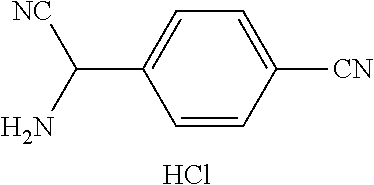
C1=CC([CN])=CC=C1C(N)[NC].Cl
